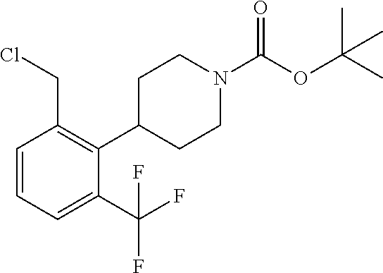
C1C(C2=C(CCl)C=CC=C2C(F)(F)F)CCN(C(OC(C)(C)C)=O)C1
